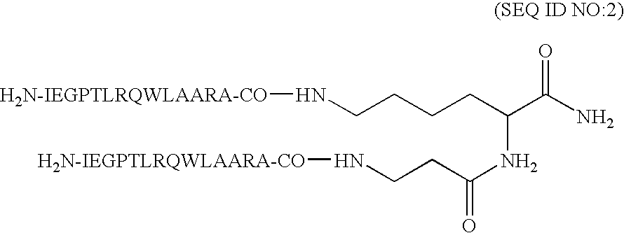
N(CCCCC(C(N)=O)NC(=O)CCN[H2N-IEGPTLRQWLAARA-CO])[H2N-IEGPTLRQWLAARA-CO]
